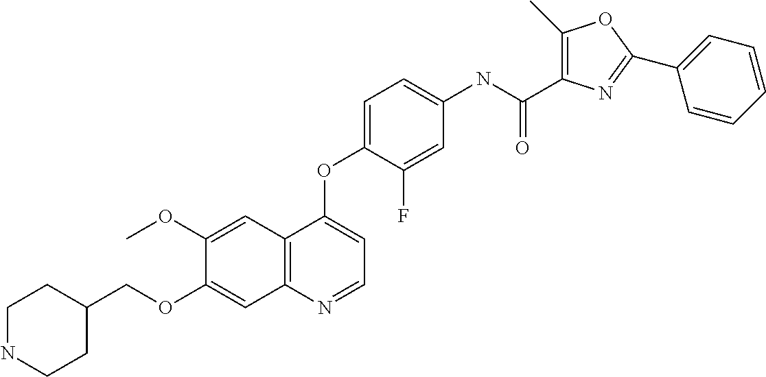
C1(OC)=CC2=C(C=C1OCC1CCNCC1)N=CC=C2OC1=CC=C(NC(C2=C(C)OC(C3=CC=CC=C3)=N2)=O)C=C1F
